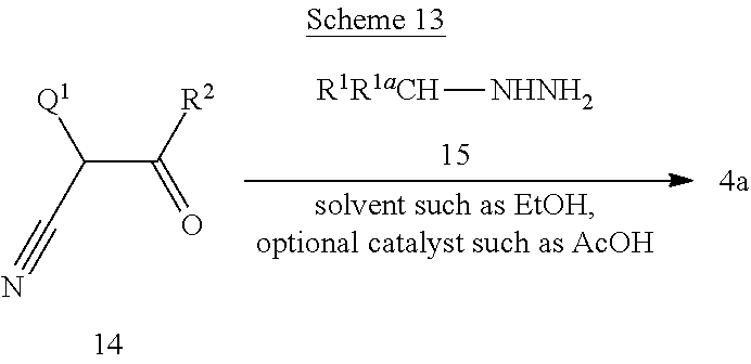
C(C([R2])=O)(C#N)[Q1].[R1R1aCH][NHNH2]
